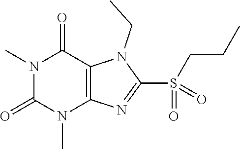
N1(C)C(=O)N(C)C2=C(C1=O)N(CC)C(S(=O)(CCC)=O)=N2
